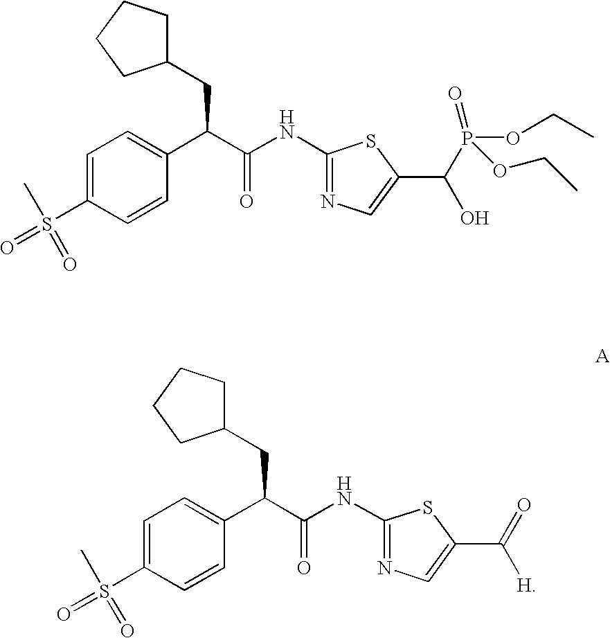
C1=C(S(=O)(=O)C)C=CC(C(C(NC2=NC=C(C(=O)[H])S2)=O)CC2CCCC2)=C1.C1=C(S(=O)(=O)C)C=CC(C(C(NC2=NC=C(C(P(OCC)(=O)OCC)O)S2)=O)CC2CCCC2)=C1
